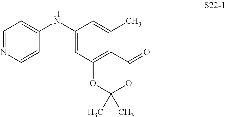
C1=NC=CC(NC2=CC3=C(C(C)=C2)C(=O)OC(C)(C)O3)=C1
